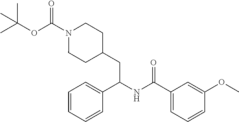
CC(OC(N1CCC(CC(NC(C2=CC=CC(OC)=C2)=O)C2=CC=CC=C2)CC1)=O)(C)C
